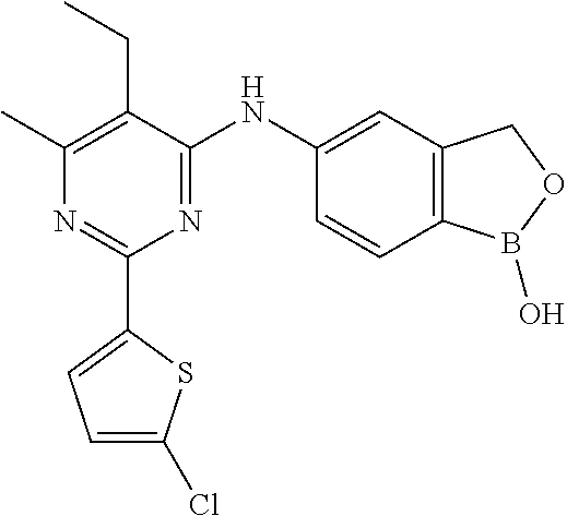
C1(C2=CC=C(Cl)S2)=NC(C)=C(CC)C(NC2=CC3=C(C=C2)B(O)OC3)=N1
